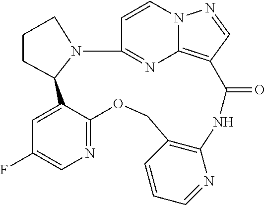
C1=CN2C3=C(C=N2)C(=O)NC2=C(C=CC=N2)COC2=NC=C(F)C=C2C2CCCN2C1=N3
